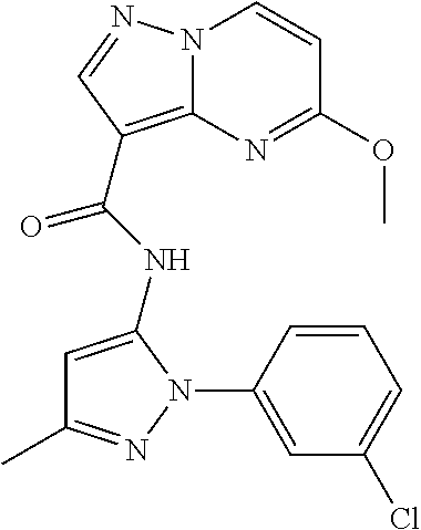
N12C(=C(C(NC3=CC(C)=NN3C3=CC(Cl)=CC=C3)=O)C=N1)N=C(OC)C=C2
